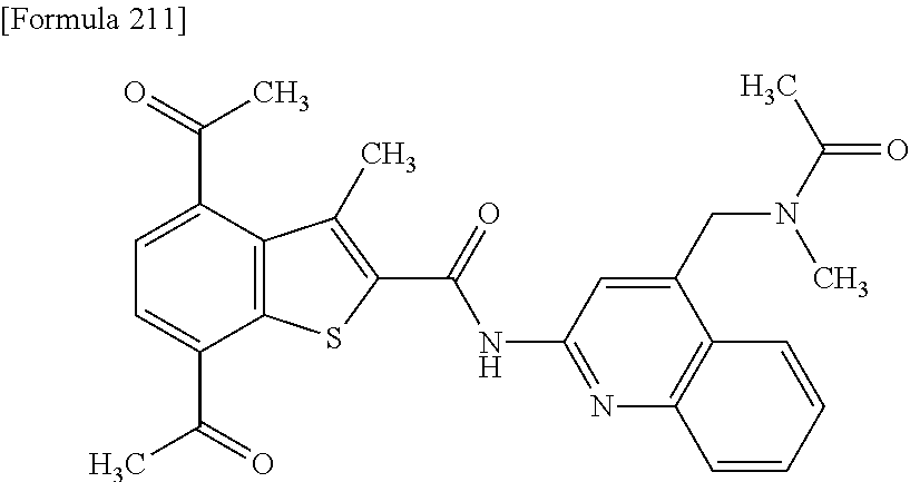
C1=C(C(=O)C)C2=C(C(C(=O)C)=C1)C(C)=C(C(=O)NC1=NC3=C(C(CN(C(=O)C)C)=C1)C=CC=C3)S2
